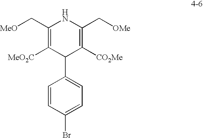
C1=CC(Br)=CC=C1C1C([CO2Me])=C(C[OMe])NC(C[MeO])=C1[MeO2C]
